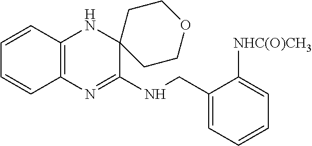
C1=CC2=C(C=C1)N=C(NCC1=CC=CC=C1[NHC(O)CH3])C1(N2)CCOCC1
